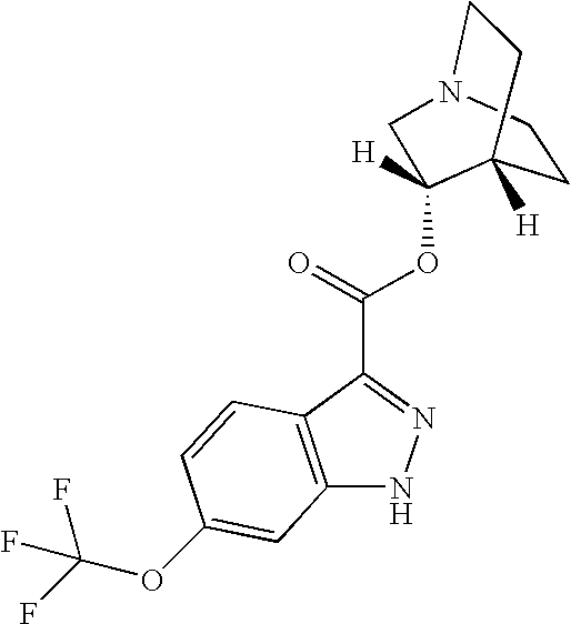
C12=C(C(C(=O)OC3([H])C4([H])CCN(C3)CC4)=NN1)C=CC(OC(F)(F)F)=C2
